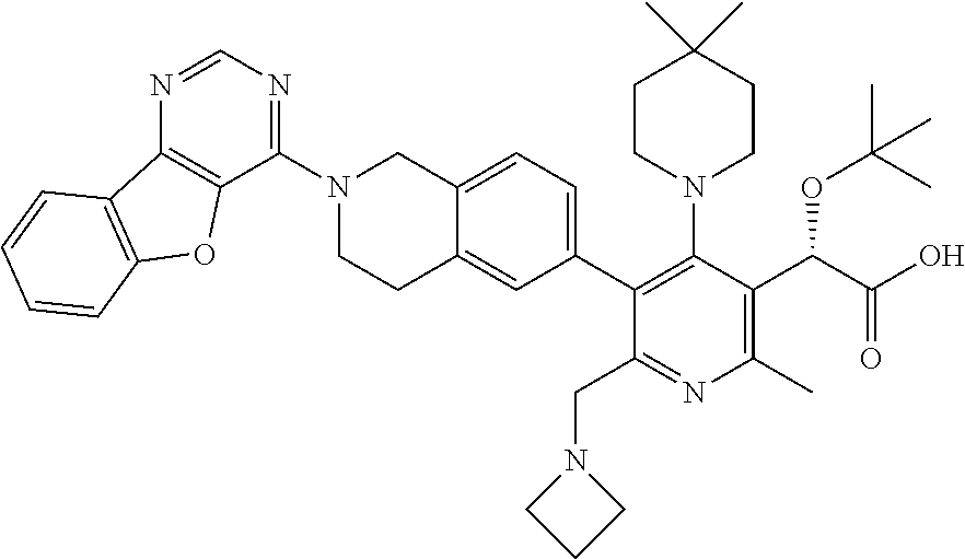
N1=CN=C(N2CCC3=CC(C4=C(N5CCC(C)(C)CC5)C(C(OC(C)(C)C)C(=O)O)=C(C)N=C4CN4CCC4)=CC=C3C2)C2=C1C1=C(O2)C=CC=C1
